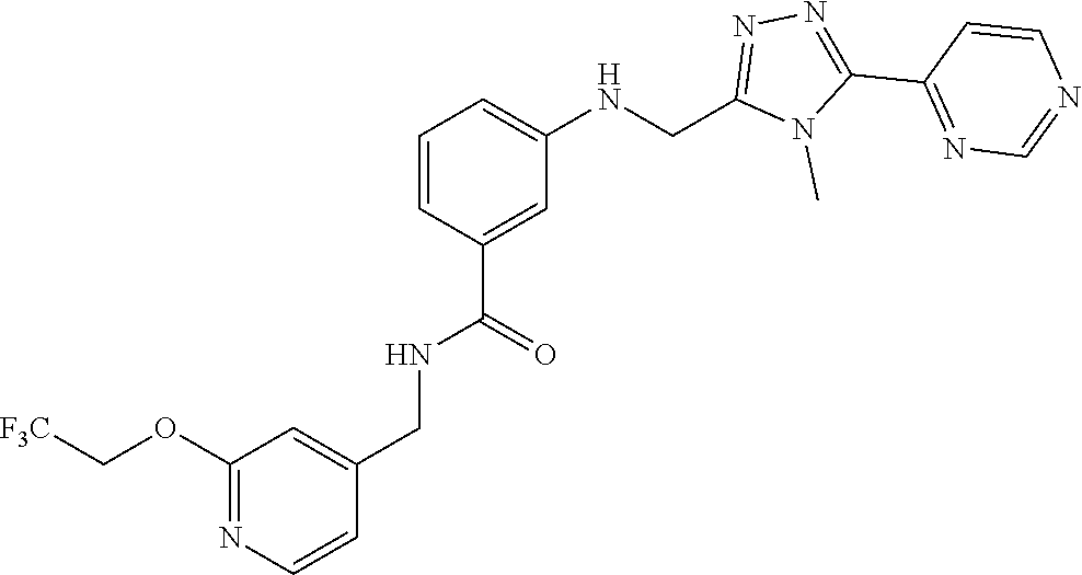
N1=C(C2=NN=C(CNC3=CC=CC(C(NCC4=CC(OC[F3C])=NC=C4)=O)=C3)N2C)C=CN=C1
